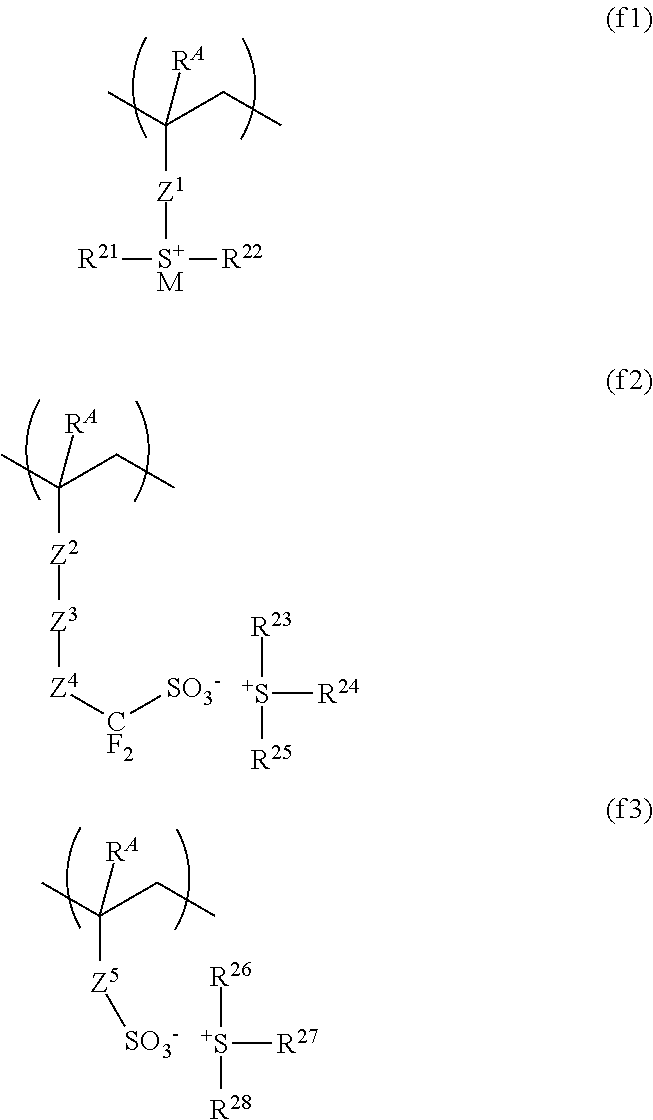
CC([Z1][S+M]([R21])[R22])(CC)[RA].CC([Z2][Z3][Z4][CF2][SO3-])(CC)[RA].[S+]([R24])([R23])[R25].CC([Z5][SO3-])(CC)[RA].[S+]([R27])([R26])[R28]
